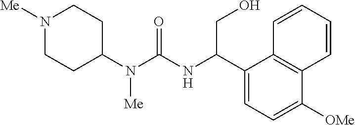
N1([Me])CCC(N(C(NC(C2=CC=C([OMe])C3=C2C=CC=C3)CO)=O)[Me])CC1
